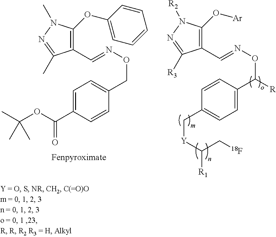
[Ar]OC1=C(C=NOC(C2=CC=C(C[Y]C([R1])C[18F])C=C2)[R])C([R3])=NN1[R2].C1=C(OC2=C(C=NOCC3=CC=C(C(OC(C)(C)C)=O)C=C3)C(C)=NN2C)C=CC=C1
